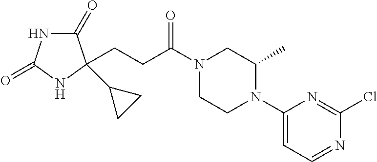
C1(=O)NC(=O)NC1(C1CC1)CCC(N1CCN(C2=CC=NC(Cl)=N2)C(C)C1)=O
